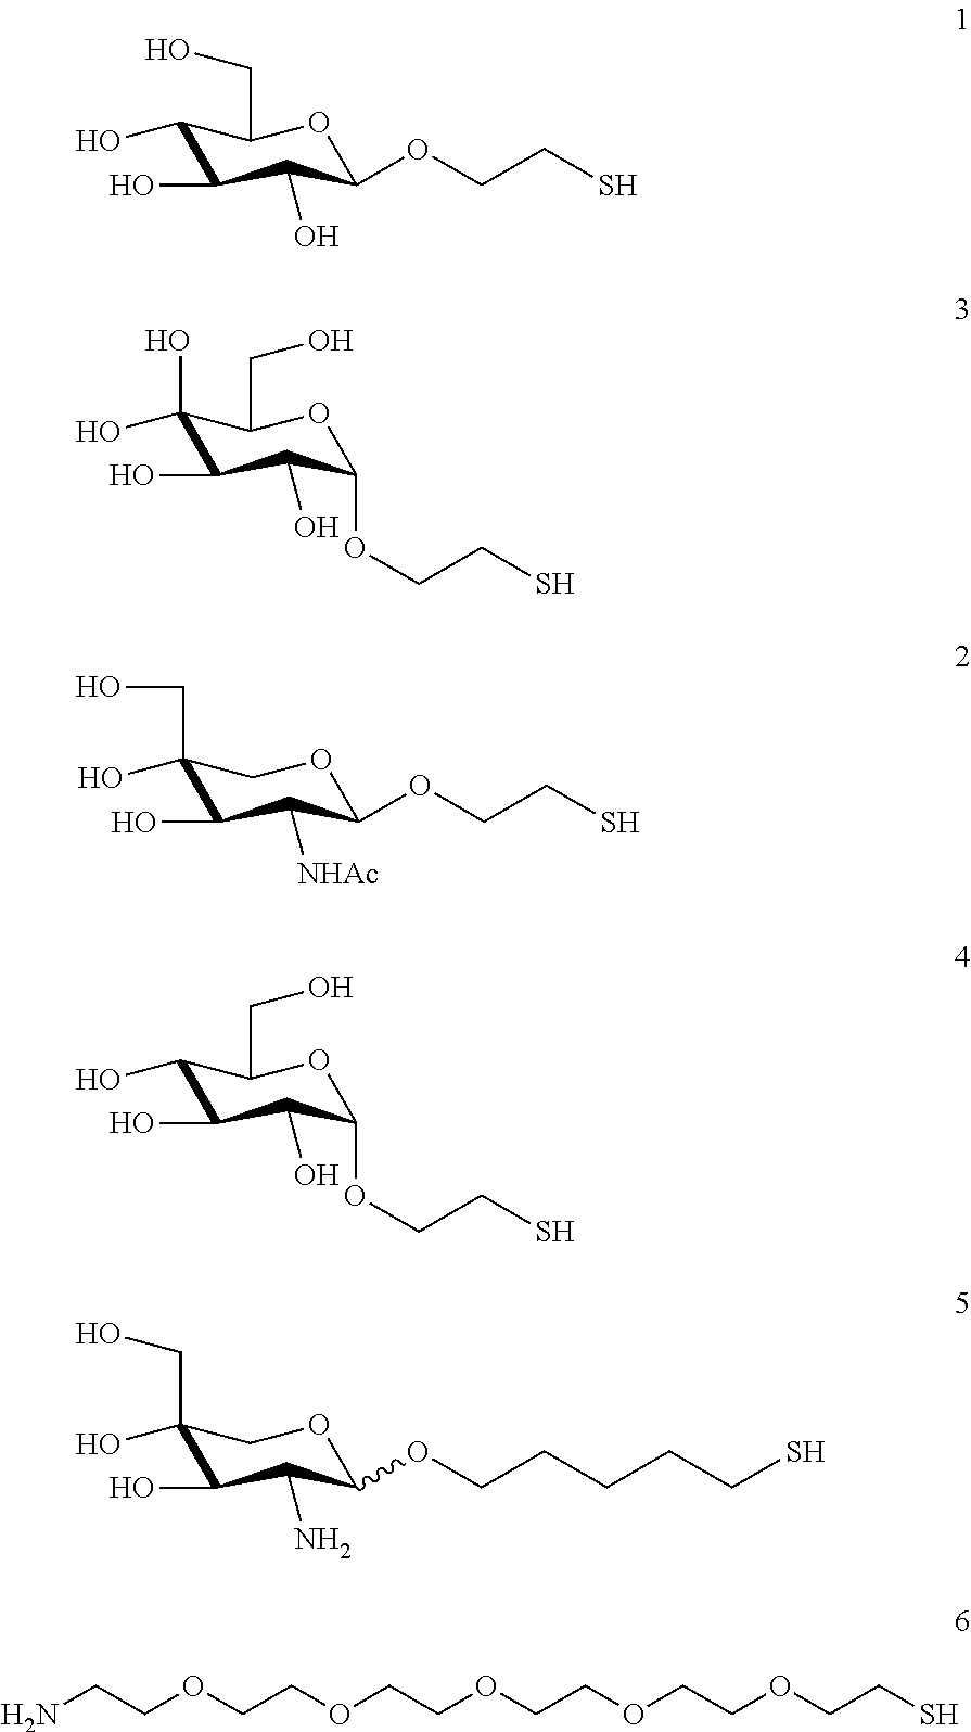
C1(O)C(O)C(O)C(OCCS)OC1CO.C1(O)(O)C(O)C(O)C(OCCS)OC1CO.C1(O)(CO)C(O)C([NHAc])C(OCCS)OC1.C1(O)C(O)C(O)C(OCCS)OC1CO.C1(O)(CO)C(O)C(N)C(OCCCCCS)OC1.NCCOCCOCCOCCOCCOCCS
